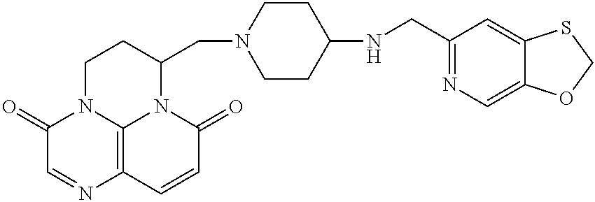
C1(=O)C=NC2=C3N1CCC(CN1CCC(NCC4=NC=C5C(=C4)SCO5)CC1)N3C(=O)C=C2
